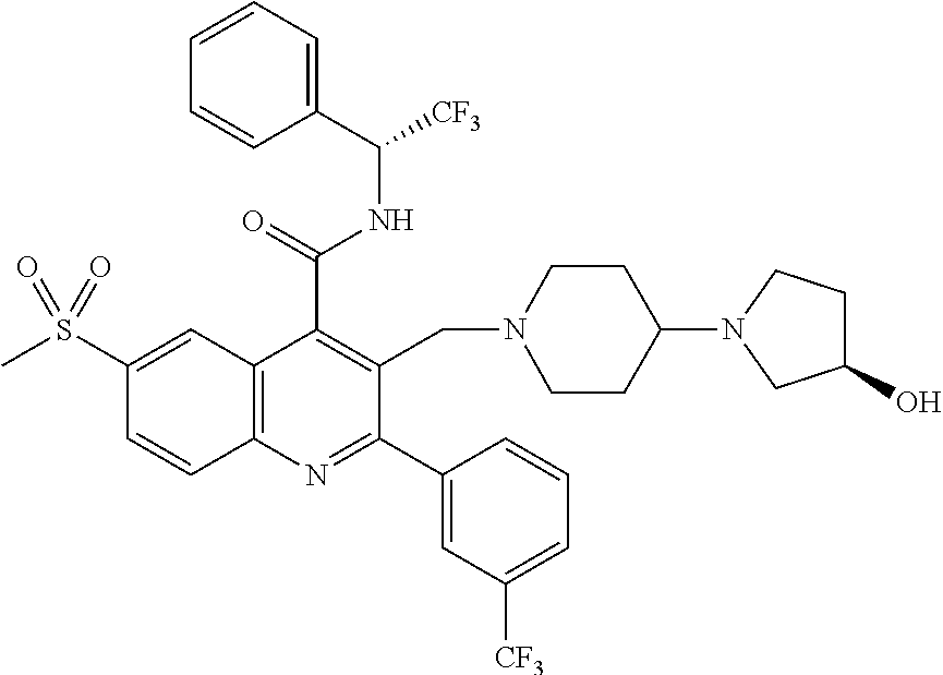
C1(C(=O)NC([CF3])C2=CC=CC=C2)=C(CN2CCC(N3CC(O)CC3)CC2)C(C2=CC([CF3])=CC=C2)=NC2=C1C=C(S(C)(=O)=O)C=C2
